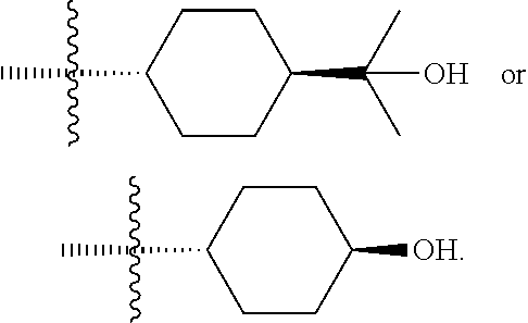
C1([OH])CCC(C)CC1.C1(C(C)(C)O)CCC(C)CC1
